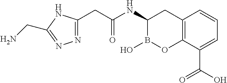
C12=C(C(C(O)=O)=CC=C1)OB(O)C(NC(CC1=NN=C(CN)N1)=O)C2
